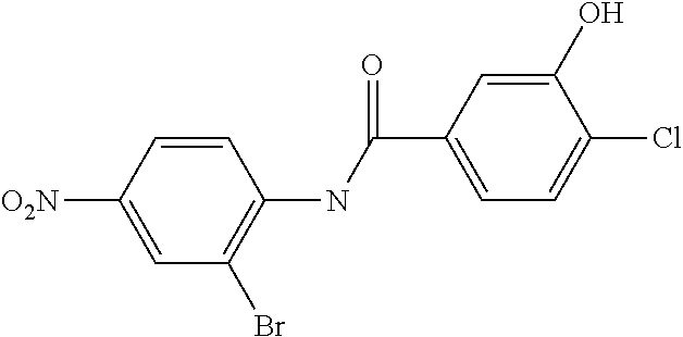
C1=C([O2N])C=CC(NC(C2=CC=C(Cl)C(O)=C2)=O)=C1Br
